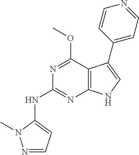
N(C1=NC2=C(C(OC)=N1)C(C1=CC=NC=C1)=CN2)C1=CC=NN1C
